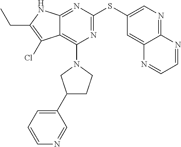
N1=C(SC2=CN=C3C(=C2)N=CC=N3)N=C2C(=C1N1CC(C3=CC=CN=C3)CC1)C(Cl)=C(CC)N2
